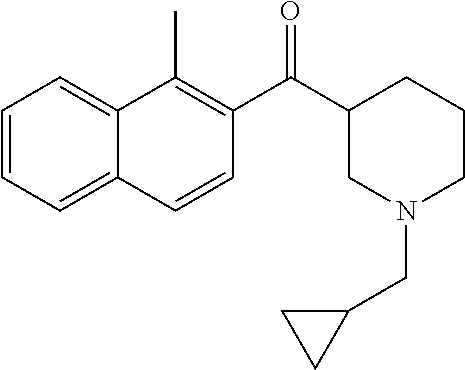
C1=CC=C2C(=C1)C(C)=C(C(C1CN(CC3CC3)CCC1)=O)C=C2
